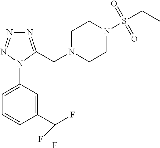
N1=NN(C2=CC=CC(C(F)(F)F)=C2)C(CN2CCN(S(CC)(=O)=O)CC2)=N1
